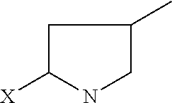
C1C([X])NCC1C
